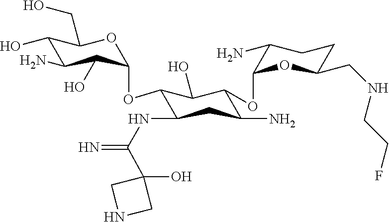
C1(O)C(N)C(O)C(OC2C(NC(=N)C3(O)CNC3)CC(N)C(OC3OC(CNCCF)CCC3N)C2O)OC1CO
